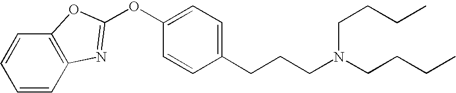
C1(CCCN(CCCC)CCCC)=CC=C(OC2=NC3=C(C=CC=C3)O2)C=C1
